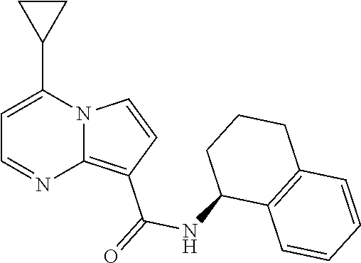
C1=C(C2CC2)N2C(=C(C(=O)NC3C4=C(CCC3)C=CC=C4)C=C2)N=C1
